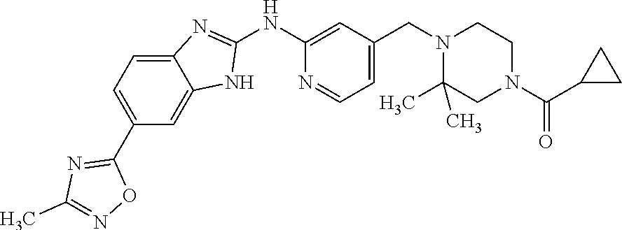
C1(C2=NC(C)=NO2)=CC=C2C(=C1)NC(NC1=CC(CN3C(C)(C)CN(C(C4CC4)=O)CC3)=CC=N1)=N2
